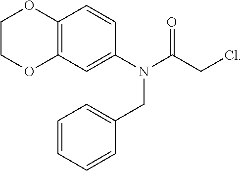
C12=C(C=C(N(C(CCl)=O)CC3=CC=CC=C3)C=C1)OCCO2
